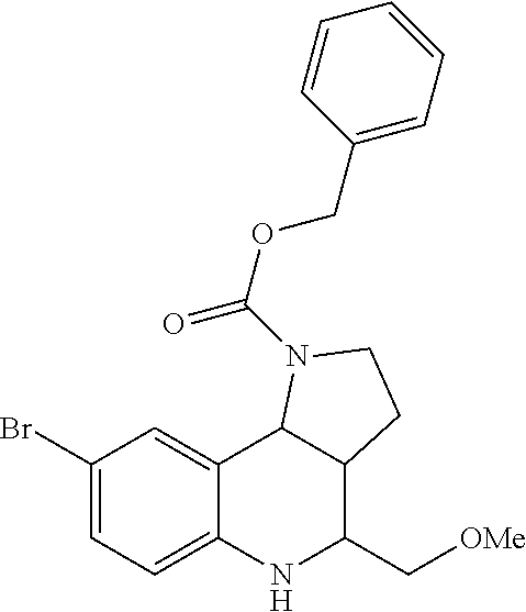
C1(Br)=CC=C2C(=C1)C1C(C(C[OMe])N2)CCN1C(OCC1=CC=CC=C1)=O
